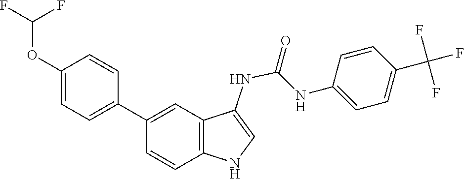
C1=C(OC(F)F)C=CC(C2=CC3=C(NC=C3NC(NC3=CC=C(C(F)(F)F)C=C3)=O)C=C2)=C1
